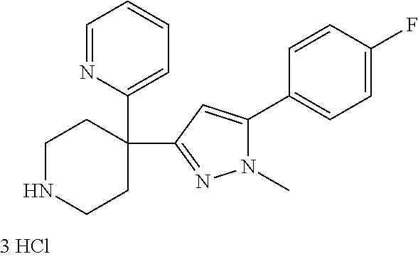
C1=NC(C2(C3=NN(C)C(C4=CC=C(F)C=C4)=C3)CCNCC2)=CC=C1
